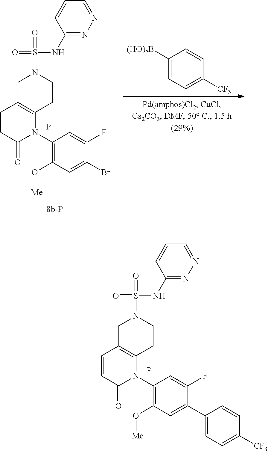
P.C1(N2C3=C(C=CC2=O)CN(S(NC2=NN=CC=C2)(=O)=O)CC3)=C(O[Me])C=C(C2=CC=C([CF3])C=C2)C(F)=C1.C1(N2C3=C(C=CC2=O)CN(S(NC2=NN=CC=C2)(=O)=O)CC3)=C(O[Me])C=C(Br)C(F)=C1.P.C1([(HO)2B])=CC=C([CF3])C=C1
